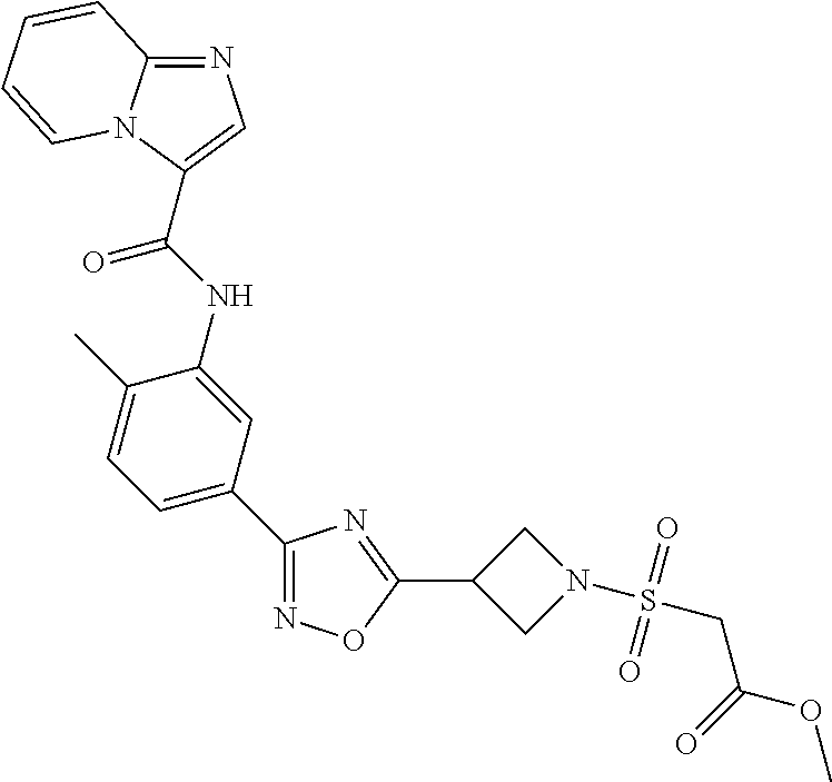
C1(C2=CC=C(C)C(NC(=O)C3=CN=C4N3C=CC=C4)=C2)=NOC(C2CN(S(CC(OC)=O)(=O)=O)C2)=N1
